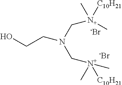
C(N(C[N+](C)([C10H21])C)CCO)[N+](C)([C10H21])C.[-Br].[-Br]
